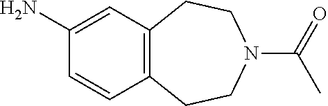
C1(N)=CC2=C(CCN(C(C)=O)CC2)C=C1
